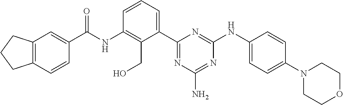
C(NC1=C(CO)C(C2=NC(N)=NC(NC3=CC=C(N4CCOCC4)C=C3)=N2)=CC=C1)(=O)C1=CC2=C(C=C1)CCC2
